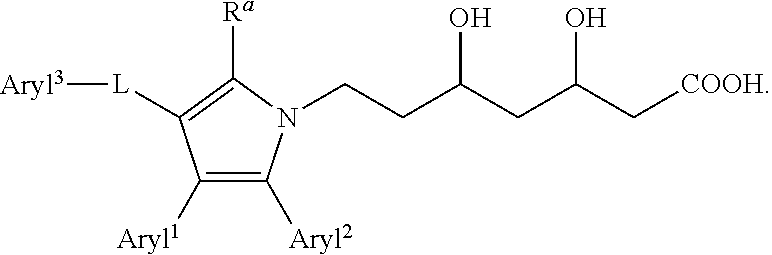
C1([Aryl1])=C([Aryl2])N(CCC(CC(C[COOH])O)O)C([Ra])=C1[L][Aryl3]
